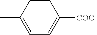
C1=CC(C)=CC=C1[COO-]
